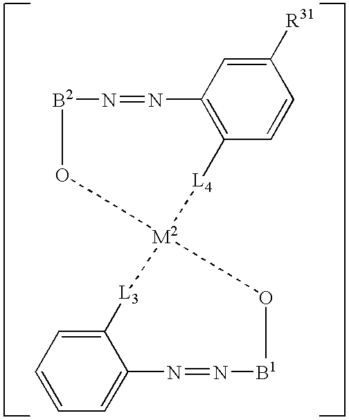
C12=C(C=CC([R31])=C1)[L4][M2]1(O[B2]N=N2)[L3]C2=CC=CC=C2N=N[B1]O1
